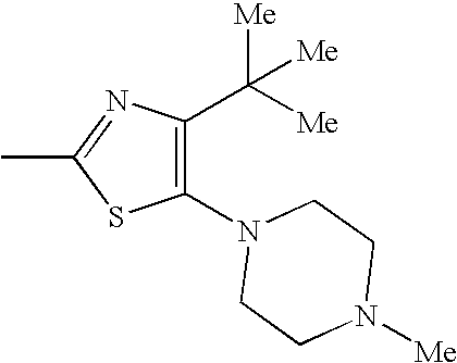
C1(N2CCN([Me])CC2)=C(C([Me])([Me])[Me])N=C(C)S1
